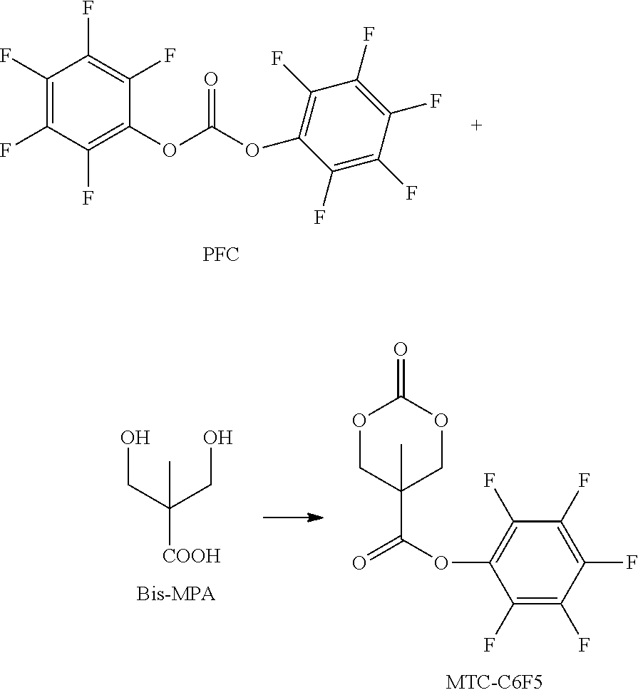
C1(F)=C(F)C(F)=C(OC(OC2=C(F)C(F)=C(F)C(F)=C2F)=O)C(F)=C1F.[PFC].C(CO)(CO)(C)[COOH].O1CC(C(=O)OC2=C(F)C(F)=C(F)C(F)=C2F)(C)COC1=O
